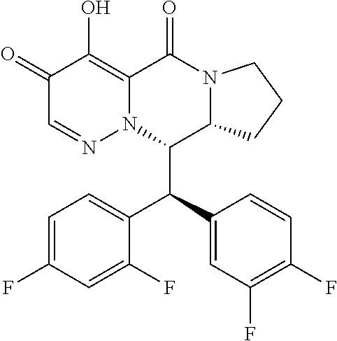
C1=C(F)C=C(F)C(C(C2=CC(F)=C(F)C=C2)C2C3N(C(=O)C4=C(O)C(=O)C=NN24)CCC3)=C1
